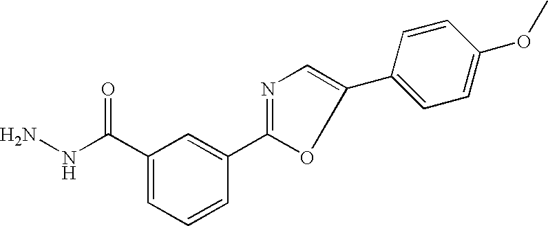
C1(C(NN)=O)=CC=CC(C2=NC=C(C3=CC=C(OC)C=C3)O2)=C1
